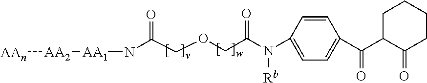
N(C(COCC(N(C1=CC=C(C(C2C(=O)CCCC2)=O)C=C1)[Rb])=O)=O)[AA1][AA2][AAn]
